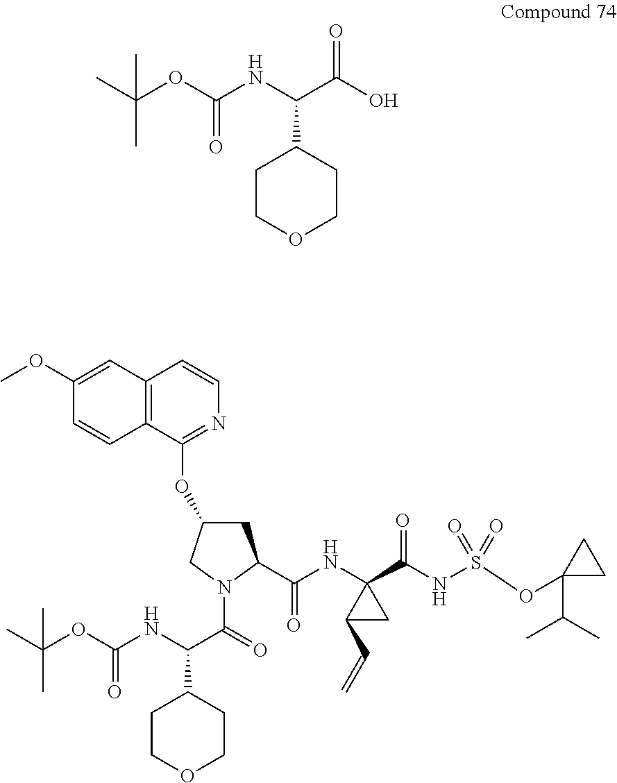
CC(OC(=O)NC(C1CCOCC1)C(O)=O)(C)C.C1(OC)=CC2=C(C=C1)C(OC1CC(C(NC3(C(NS(OC4(C(C)C)CC4)(=O)=O)=O)CC3C=C)=O)N(C(C(NC(=O)OC(C)(C)C)C3CCOCC3)=O)C1)=NC=C2
